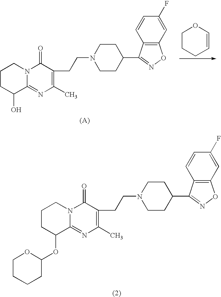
C1CC(O)C2=NC(C)=C(CCN3CCC(C4=NOC5=C4C=CC(F)=C5)CC3)C(=O)N2C1.C1CCC=CO1.C1CC(OC2OCCCC2)C2=NC(C)=C(CCN3CCC(C4=NOC5=C4C=CC(F)=C5)CC3)C(=O)N2C1
